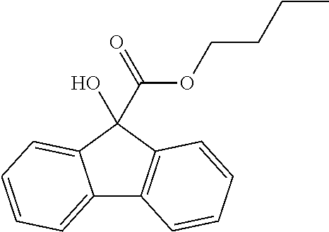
C12=CC=CC=C1C(C(OCCCC)=O)(O)C1=C2C=CC=C1
